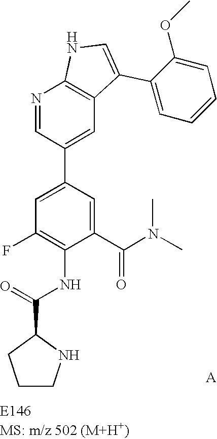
N1=CC(C2=CC(F)=C(NC(C3CCCN3)=O)C(C(N(C)C)=O)=C2)=CC2=C1NC=C2C1=CC=CC=C1OC
